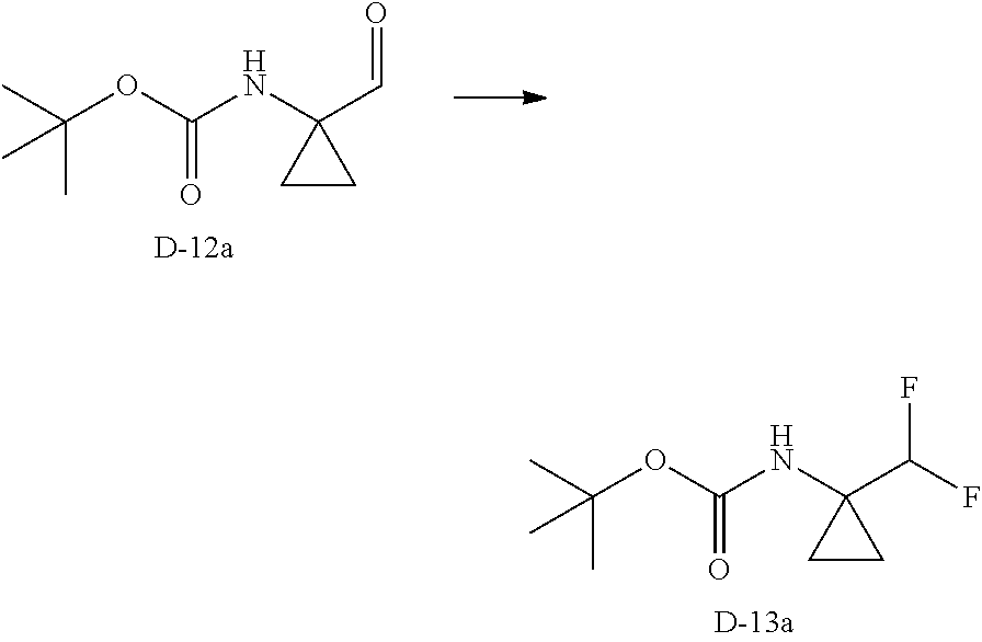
C1CC1(NC(OC(C)(C)C)=O)C(F)F.C1CC1(NC(OC(C)(C)C)=O)C=O
